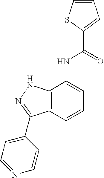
O=C(NC1=CC=CC2=C1NN=C2C1=CC=NC=C1)C1=CC=CS1
